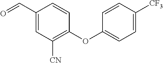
C1(C=O)=CC([CN])=C(OC2=CC=C([CF3])C=C2)C=C1
